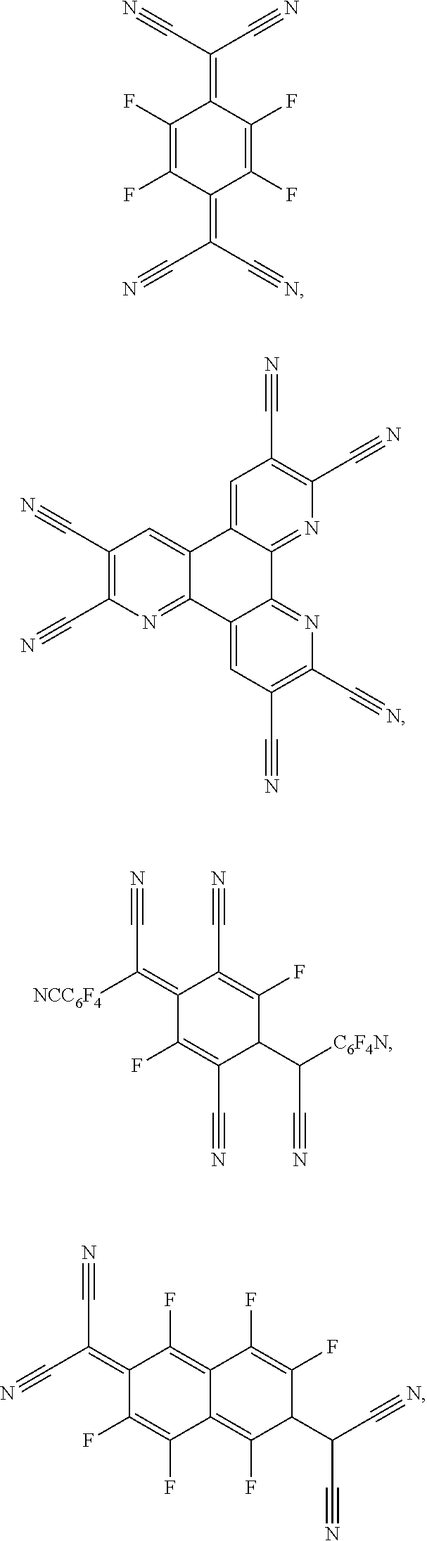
C1(F)=C(F)C(=C(C#N)C#N)C(F)=C(F)C1=C(C#N)C#N.C1(C#N)=C(C#N)N=C2C(=C1)C1=CC(C#N)=C(C#N)N=C1C1=NC(C#N)=C(C#N)C=C21.C1(=C([NCC6F4])C#N)C(F)=C(C#N)C(C(C#N)[C6F4N])C(F)=C1C#N.C1(=C(C#N)C#N)C(F)=C(F)C2=C(F)C(C(C#N)C#N)C(F)=C(F)C2=C1F
